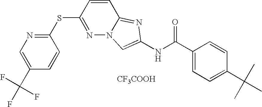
[CF3COOH].C1(SC2=NN3C(=NC(NC(C4=CC=C(C(C)(C)C)C=C4)=O)=C3)C=C2)=NC=C(C(F)(F)F)C=C1
